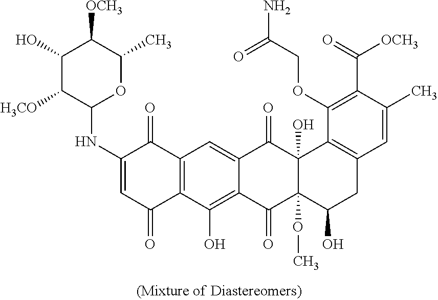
C1(O)C([H3CO])C(NC2=CC(=O)C3=C(C2=O)C=C2C(=C3O)C(=O)C3(OC)C(O)(C2=O)C2=C(CC3O)C=C(C)C(C(=O)[OCH3])=C2OCC(=O)N)OC(C)C1[OCH3]
